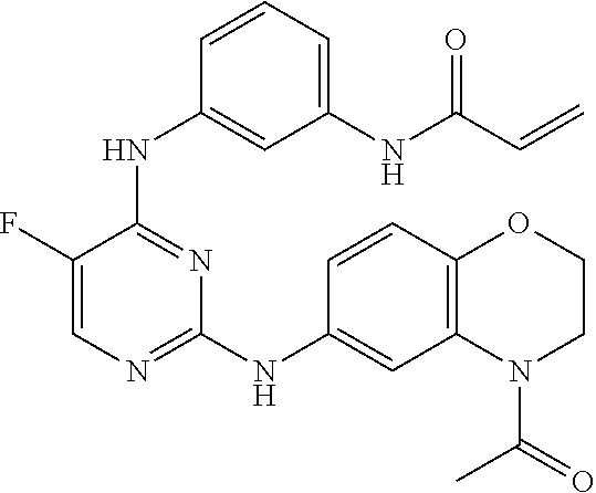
C1(F)=CN=C(NC2=CC3=C(C=C2)OCCN3C(=O)C)N=C1NC1=CC(NC(C=C)=O)=CC=C1
